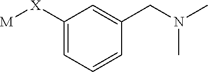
C1=C([X][M])C=C(CN(C)C)C=C1
